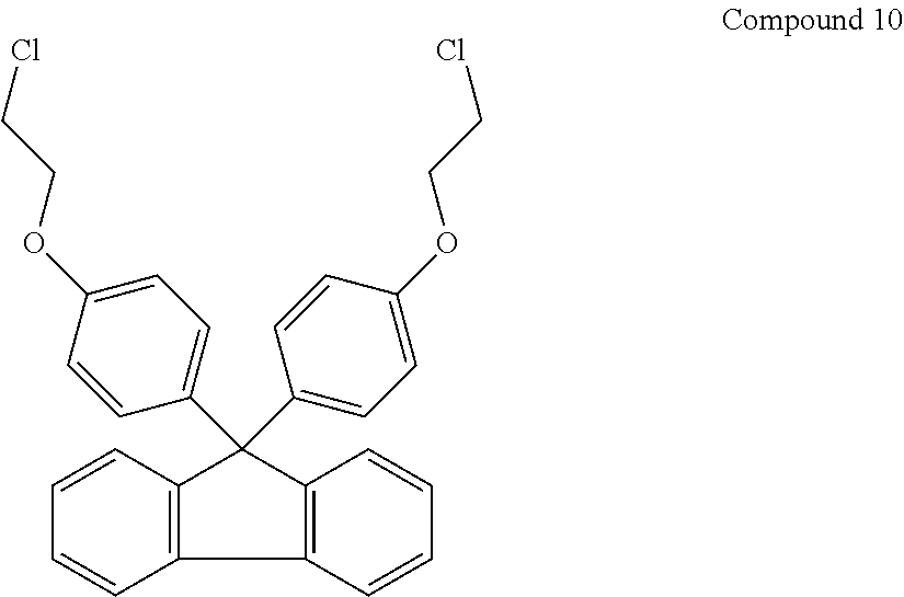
C12=C(C=CC=C1)C(C1=CC=C(OCCCl)C=C1)(C1=CC=C(OCCCl)C=C1)C1=C2C=CC=C1
